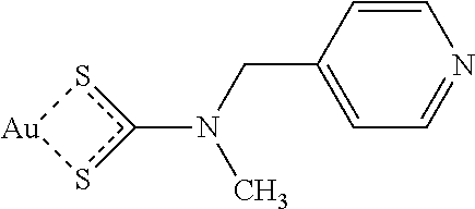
CN(CC1=CC=NC=C1)c1s[Au]s1
